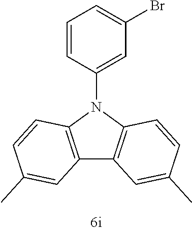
C12=C(N(C3=CC(Br)=CC=C3)C3=C1C=C(C)C=C3)C=CC(C)=C2
